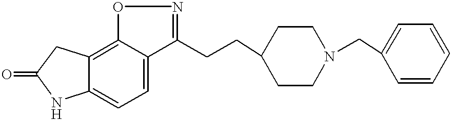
C1(CCC2CCN(CC3=CC=CC=C3)CC2)=NOC2=C3C(=CC=C12)NC(=O)C3
